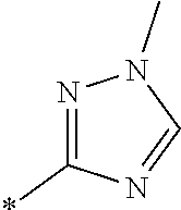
N1=C(*)N=CN1C
